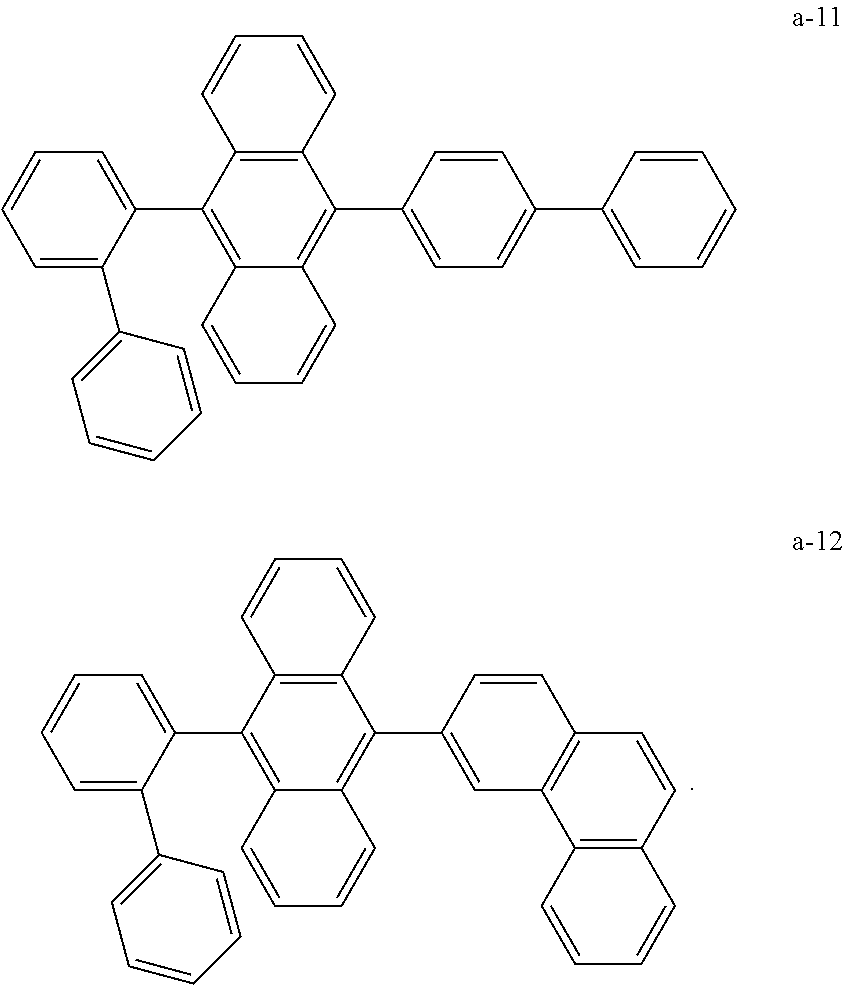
C12=C(C(C3=CC=CC=C3C3=CC=CC=C3)=C3C(=C1C1=CC4=C(C=C1)C=CC1=C4C=CC=C1)C=CC=C3)C=CC=C2.C12=C(C(C3=CC=CC=C3C3=CC=CC=C3)=C3C(=C1C1=CC=C(C4=CC=CC=C4)C=C1)C=CC=C3)C=CC=C2
